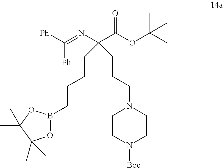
[Ph]C([Ph])=NC(C(OC(C)(C)C)=O)(CCCN1CCN([Boc])CC1)CCCCB1OC(C)(C)C(C)(C)O1
